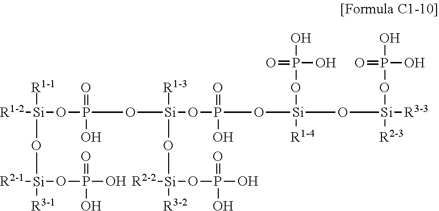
[R1-1][Si]([R1-2])(OP(O[Si](OP(=O)(O)O[Si](OP(=O)(O)O)(O[Si](OP(O)(=O)O)([R2-3])[R3-3])[R1-4])([R1-3])O[Si]([R2-2])(OP(O)(=O)O)[R3-2])(=O)O)O[Si]([R2-1])(OP(O)(=O)O)[R3-1]
